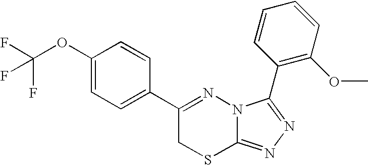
C1=C(OC(F)(F)F)C=CC(C2=NN3C(=NN=C3C3=C(OC)C=CC=C3)SC2)=C1
